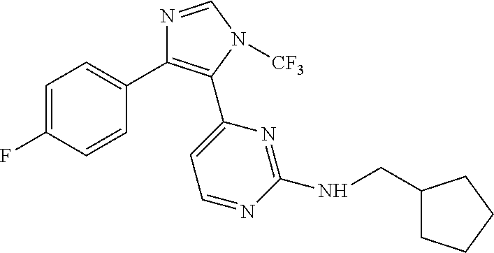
C1=C(F)C=CC(C2=C(C3=CC=NC(NCC4CCCC4)=N3)N([CF3])C=N2)=C1
